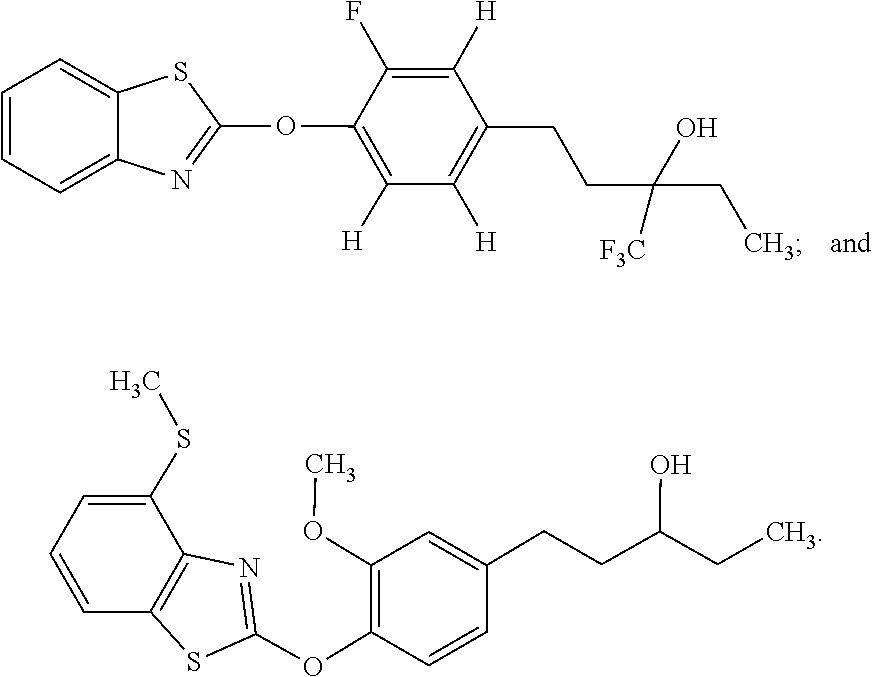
C1=C2SC(OC3=C([H])C([H])=C(CCC(CC)(O)[F3C])C([H])=C3F)=NC2=CC=C1.C1(OC)=C(OC2=NC3=C(S2)C=CC=C3SC)C=CC(CCC(O)CC)=C1
